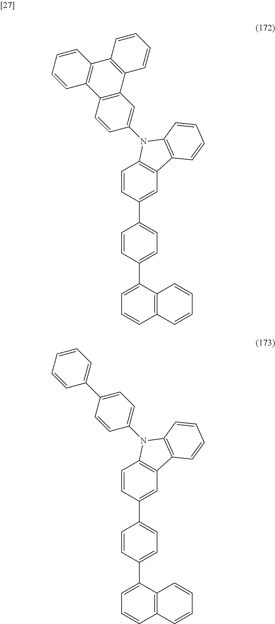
C12=C(C(C3=CC=C(C4=CC5=C(C=C4)N(C4=CC6=C(C=C4)C4=C(C7=C6C=CC=C7)C=CC=C4)C4=C5C=CC=C4)C=C3)=CC=C1)C=CC=C2.C12=C(C(C3=CC=C(C4=CC5=C(C=C4)N(C4=CC=C(C6=CC=CC=C6)C=C4)C4=C5C=CC=C4)C=C3)=CC=C1)C=CC=C2
